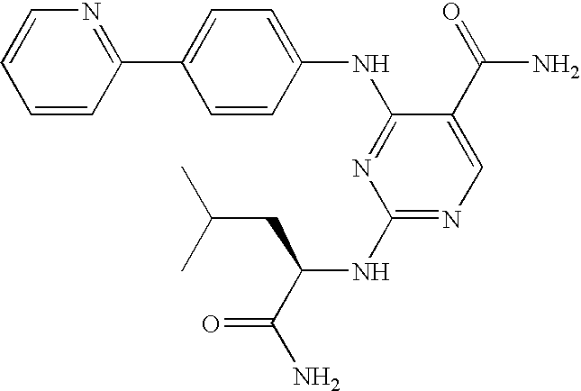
C1=C(C2=NC=CC=C2)C=CC(NC2=NC(NC(C(N)=O)CC(C)C)=NC=C2C(=O)N)=C1
